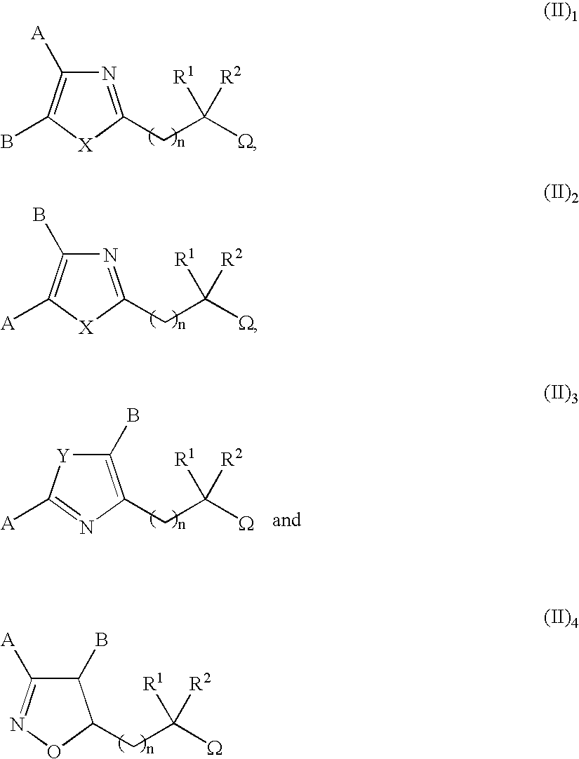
N1=C(CC([W])([R1])[R2])[X]C(B)=C1[A].N1=C(CC([W])([R1])[R2])[X]C([A])=C1B.C1(B)C([A])=NOC1CC([W])([R1])[R2].C1(B)=C(CC([W])([R1])[R2])N=C([A])[Y]1
